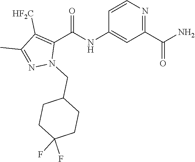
C1=CN=C(C(N)=O)C=C1NC(C1=C([HF2C])C(C)=NN1CC1CCC(F)(F)CC1)=O
